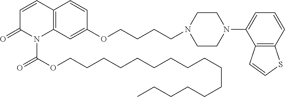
C1=CC2=C(N(C(OCCCCCCCCCCCCCCCC)=O)C1=O)C=C(OCCCCN1CCN(C3=CC=CC4=C3C=CS4)CC1)C=C2
